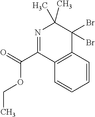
C1=CC2=C(C=C1)C(C(=O)OCC)=NC(C)(C)C2(Br)Br
